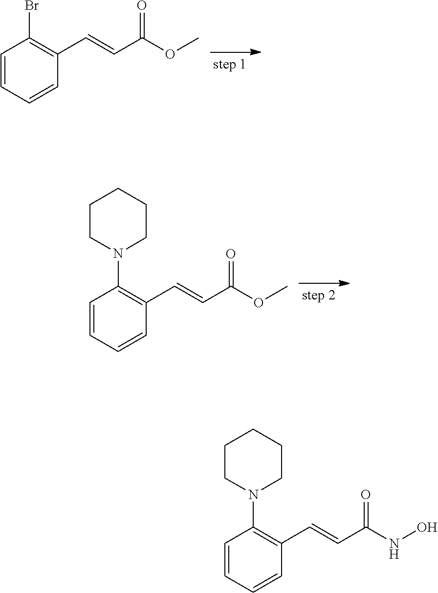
C1=CC=CC(C=CC(OC)=O)=C1Br.C1=CC=CC(C=CC(OC)=O)=C1N1CCCCC1.C1=CC=CC(C=CC(NO)=O)=C1N1CCCCC1
